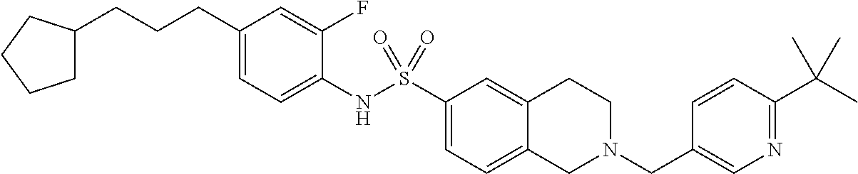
C1(CCCC2CCCC2)=CC=C(NS(C2=CC=C3C(=C2)CCN(CC2=CN=C(C(C)(C)C)C=C2)C3)(=O)=O)C(F)=C1
